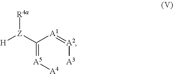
[H][Z](C(=[A5][A4])[A1]=[A2][A3])[R4a]
